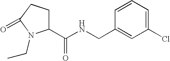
C1(C(NCC2=CC(Cl)=CC=C2)=O)CCC(=O)N1CC
